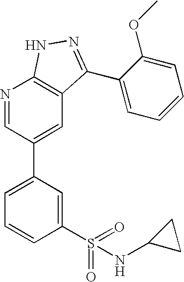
N1=CC(C2=CC=CC(S(=O)(=O)NC3CC3)=C2)=CC2=C1NN=C2C1=CC=CC=C1OC
